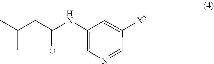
C1=C([X2])C=NC=C1NC(CC(C)C)=O
